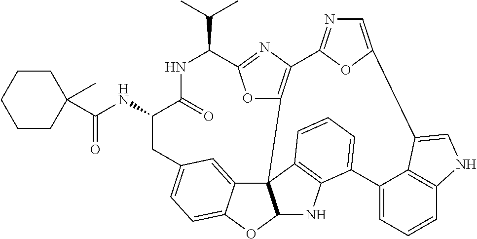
C(=O)(NC1C(=O)NC(C(C)C)C2=NC3=C(O2)C24C5=CC(=CC=C5OC2NC2=C4C=CC=C2C2=CC=CC4=C2C(=CN4)C2=CN=C3O2)C1)C1(C)CCCCC1
